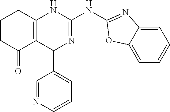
C1CC(=O)C2=C(C1)NC(NC1=NC3=CC=CC=C3O1)=NC2C1=CC=CN=C1
